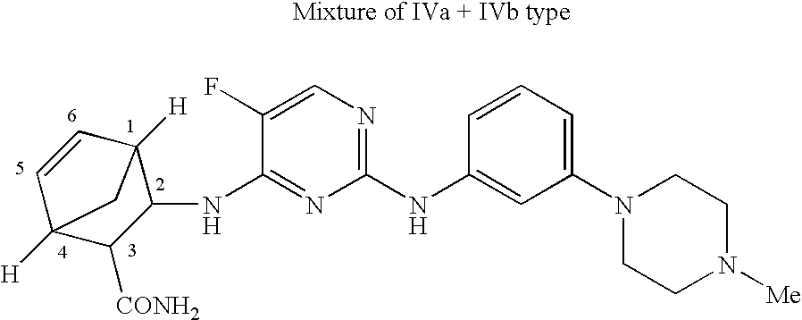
C1(NC2=CC(N3CCN([Me])CC3)=CC=C2)=NC=C(F)C(NC2C3([H])C=CC([H])(C2[CONH2])C3)=N1
